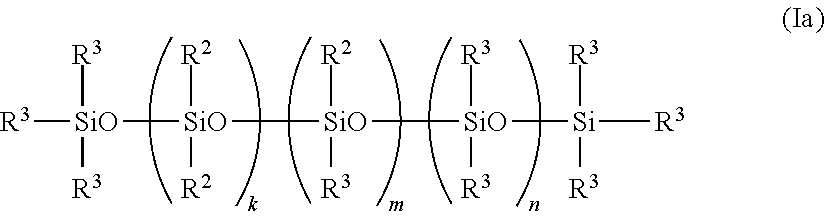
[R3][SiO]([R3])([R3])[SiO]([R2])([R2])[SiO]([R2])([R3])[SiO]([R3])([R3])[Si]([R3])([R3])[R3]
